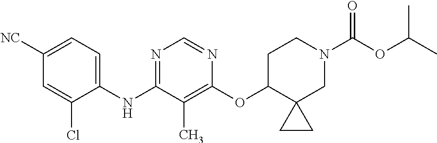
C1([CN])=CC=C(NC2=NC=NC(OC3C4(CN(C(OC(C)C)=O)CC3)CC4)=C2C)C(Cl)=C1
